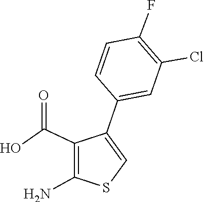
C1=CC(F)=C(Cl)C=C1C1=CSC(N)=C1C(O)=O
